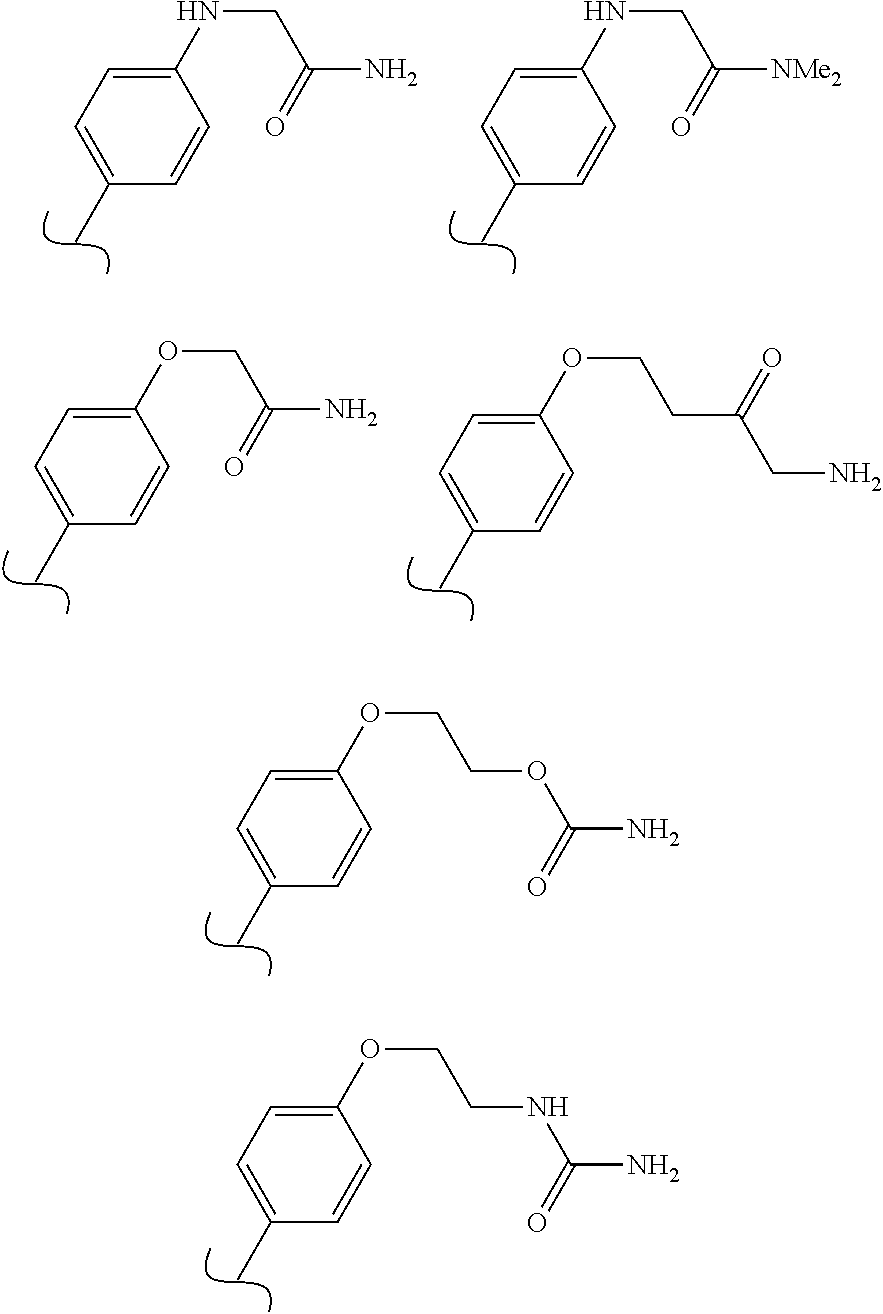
C1=C(C)C=CC(OCCOC(N)=O)=C1.C1=C(C)C=CC(OCCNC(N)=O)=C1.C1=C(C)C=CC(NCC([NMe2])=O)=C1.C1=C(C)C=CC(NCC(N)=O)=C1.C1=C(C)C=CC(OCC(N)=O)=C1.C1=C(C)C=CC(OCCC(CN)=O)=C1
